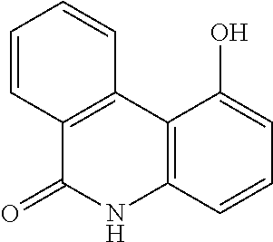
C1=CC2=C(C=C1)C1=C(NC2=O)C=CC=C1O
